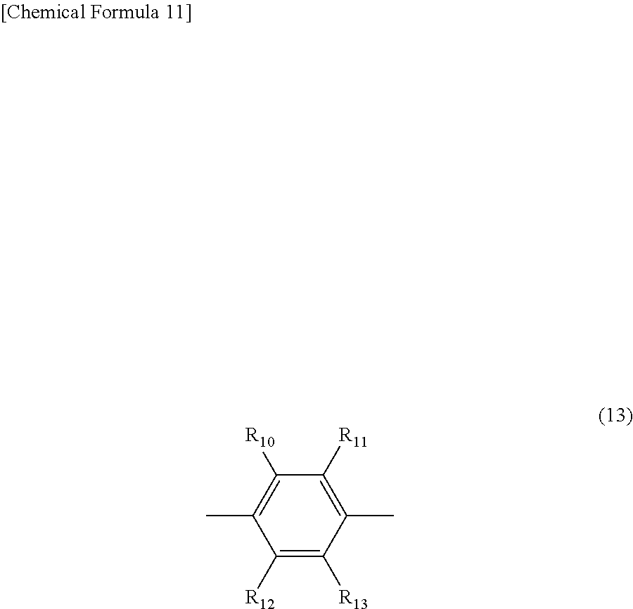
C1([R12])=C([R13])C(C)=C([R11])C([R10])=C1C
